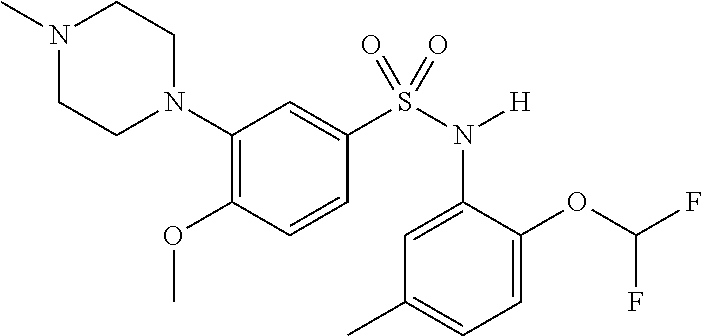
N1(C)CCN(C2=C(OC)C=CC(S(=O)(N(C3=CC(C)=CC=C3OC(F)F)[H])=O)=C2)CC1
